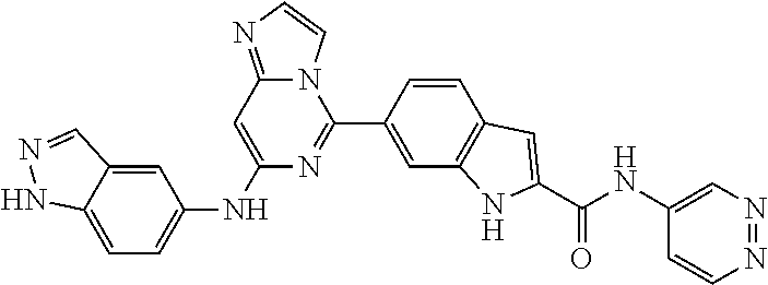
C1=C2C(=CC=C1NC1=CC3=NC=CN3C(C3=CC4=C(C=C3)C=C(C(NC3=CN=NC=C3)=O)N4)=N1)NN=C2
